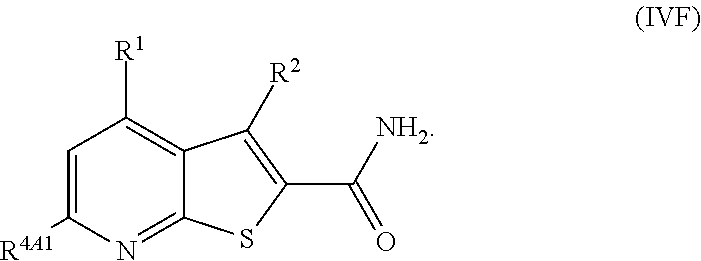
C1=C([R4A1])N=C2C(=C1[R1])C([R2])=C(C([NH2])=O)S2
